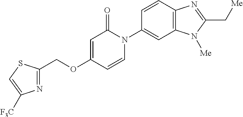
C(OC1=CC(=O)N(C2=CC3=C(C=C2)N=C(C[Me])N3[Me])C=C1)C1=NC([F3C])=CS1
